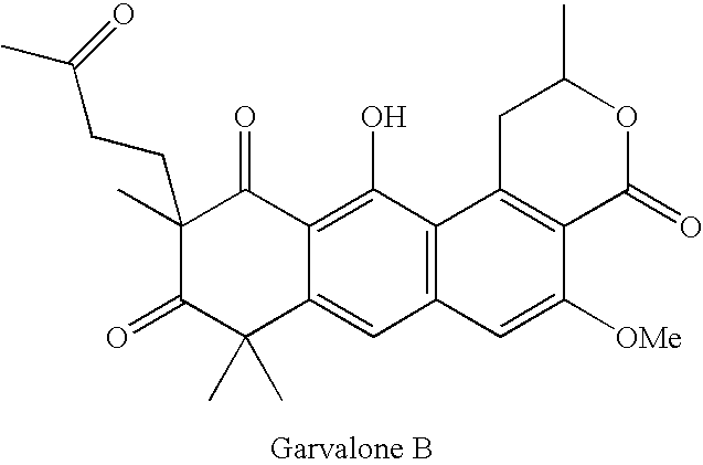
C12=C(O)C3=C(C=C1C(C)(C)C(=O)C(C)(CCC(C)=O)C2=O)C=C([OMe])C1=C3CC(C)OC1=O
